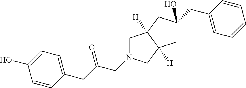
C1=CC(CC2(O)CC3([H])C([H])(CN(CC(CC4=CC=C(O)C=C4)=O)C3)C2)=CC=C1
